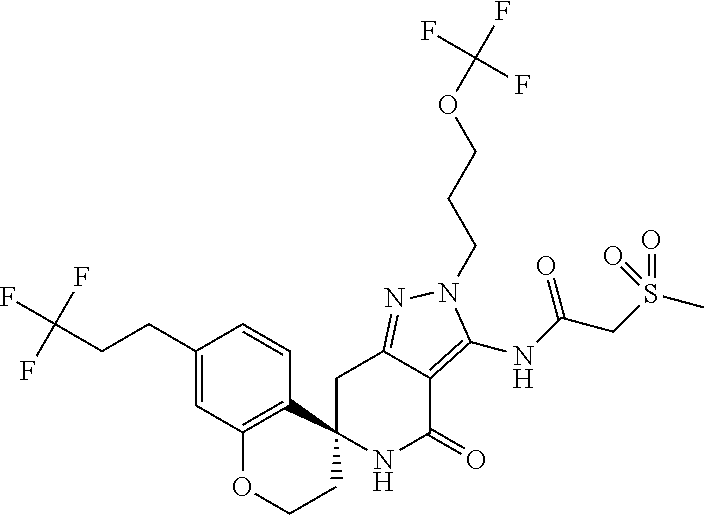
C1C2=NN(CCCOC(F)(F)F)C(NC(CS(C)(=O)=O)=O)=C2C(=O)NC12CCOC1=C2C=CC(CCC(F)(F)F)=C1
